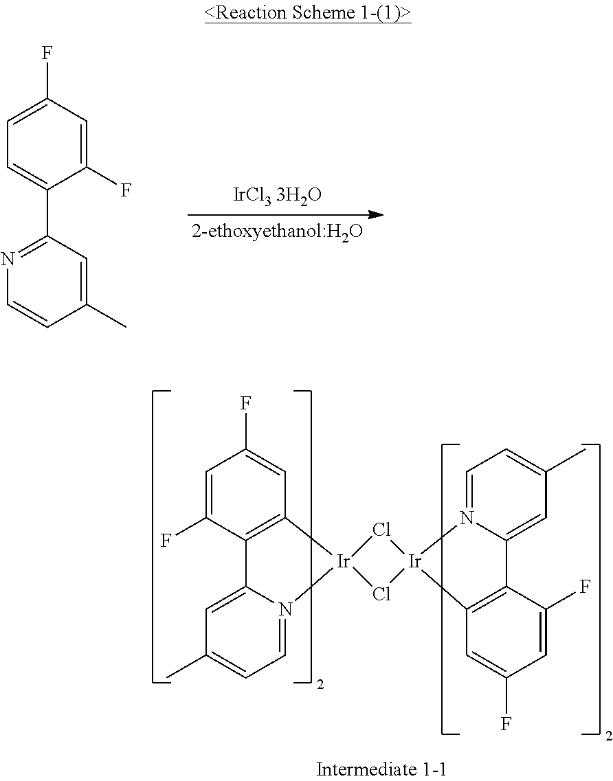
C1=C(F)C2=C(C=C1F)[Ir]1(N3=CC=C(C)C=C23)Cl[Ir]2(N3=CC=C(C)C=C3C3=C2C=C(F)C=C3F)Cl1.C1=C(F)C=C(F)C(C2=NC=CC(C)=C2)=C1
